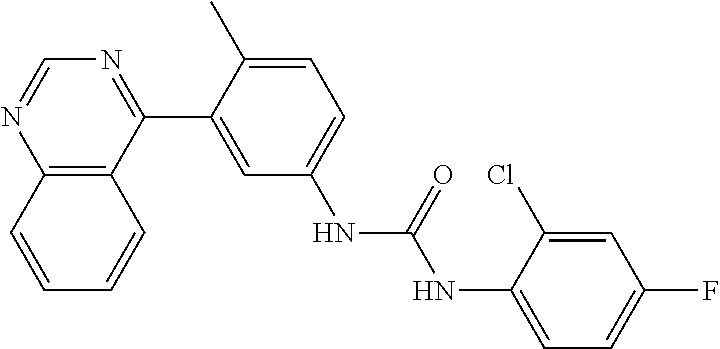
C12=C(C(C3=CC(NC(NC4=CC=C(F)C=C4Cl)=O)=CC=C3C)=NC=N1)C=CC=C2
